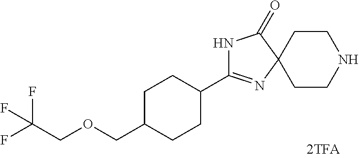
N1C(C2CCC(COCC(F)(F)F)CC2)=NC2(C1=O)CCNCC2
